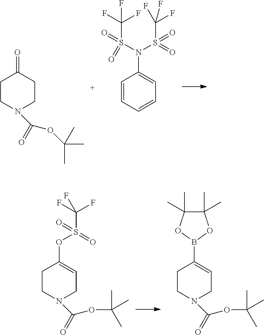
C1CN(C(OC(C)(C)C)=O)CCC1=O.C1=CC=CC=C1N(S(=O)(=O)C(F)(F)F)S(=O)(=O)C(F)(F)F.C1CN(C(=O)OC(C)(C)C)CC=C1OS(=O)(=O)C(F)(F)F.C1CN(C(=O)OC(C)(C)C)CC=C1B1OC(C)(C)C(C)(C)O1
